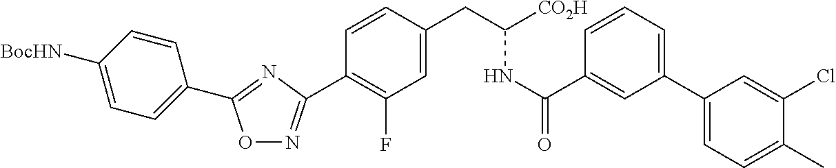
O1N=C(C2=C(F)C=C(CC(NC(=O)C3=CC(C4=CC=C(C)C(Cl)=C4)=CC=C3)[CO2H])C=C2)N=C1C1=CC=C([BocHN])C=C1
